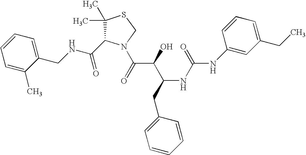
C(NCC1=CC=CC=C1C)(=O)C1C(C)(C)SCN1C(C(C(CC1=CC=CC=C1)NC(=O)NC1=CC(CC)=CC=C1)O)=O
